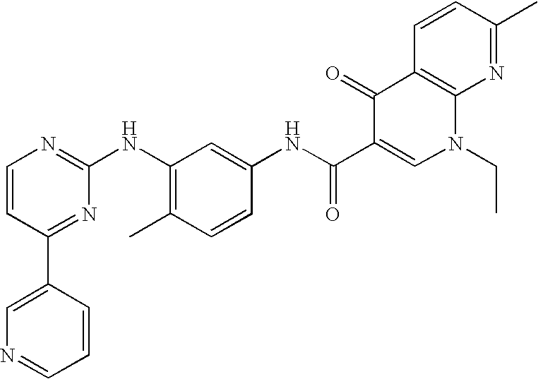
C1=CC(C2=CN=CC=C2)=NC(NC2=C(C)C=CC(NC(C3=CN(CC)C4=C(C3=O)C=CC(C)=N4)=O)=C2)=N1
